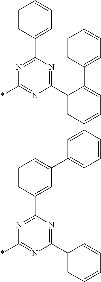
C1(C2=CC=CC=C2C2=CC=CC=C2)=NC(C2=CC=CC=C2)=NC(*)=N1.C1(C2=CC=CC=C2)=NC(C2=CC(C3=CC=CC=C3)=CC=C2)=NC(*)=N1
